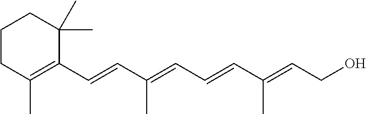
C1CC(C)=C(C=CC(=CC=CC(=CCO)C)C)C(C)(C)C1
